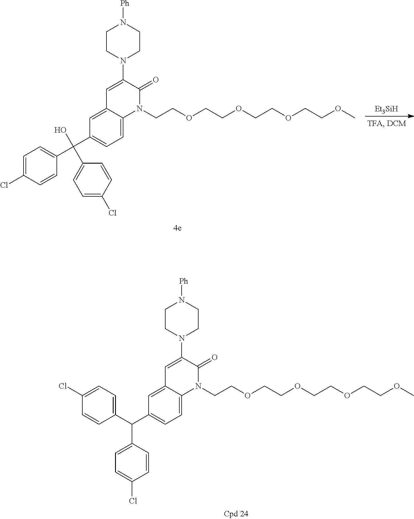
C1(C(C2=CC=C(Cl)C=C2)(O)C2=CC=C(Cl)C=C2)=CC=C2C(=C1)C=C(N1CCN([Ph])CC1)C(=O)N2CCOCCOCCOCCOC.[Et3SiH].C1(C(C2=CC=C(Cl)C=C2)C2=CC=C(Cl)C=C2)=CC=C2C(=C1)C=C(N1CCN([Ph])CC1)C(=O)N2CCOCCOCCOCCOC
